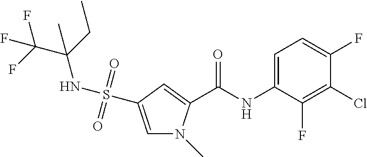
N(S(=O)(=O)C1=CN(C)C(C(NC2=CC=C(F)C(Cl)=C2F)=O)=C1)C(C(F)(F)F)(CC)C
